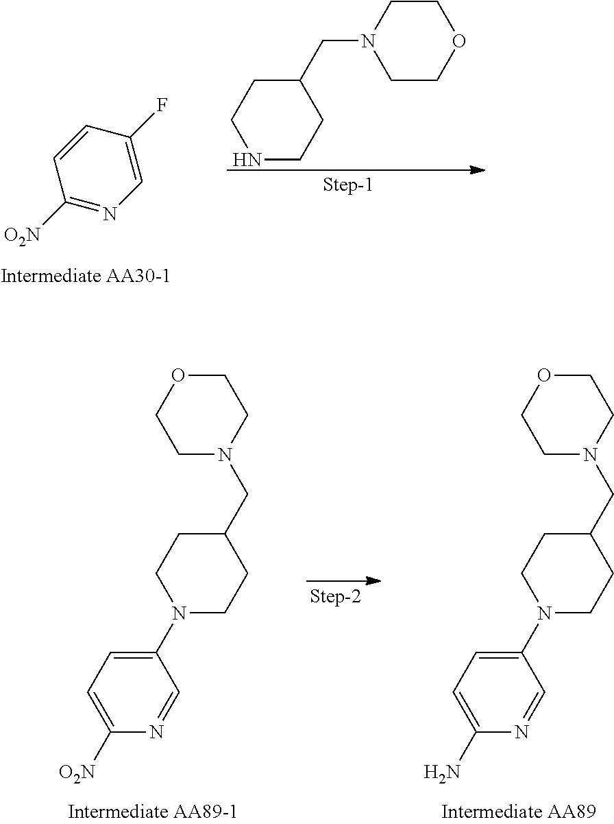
C1([O2N])=NC=C(F)C=C1.N1CCC(CN2CCOCC2)CC1.C1N(CC2CCN(C3=CC=C([O2N])N=C3)CC2)CCOC1.C1N(CC2CCN(C3=CC=C(N)N=C3)CC2)CCOC1
